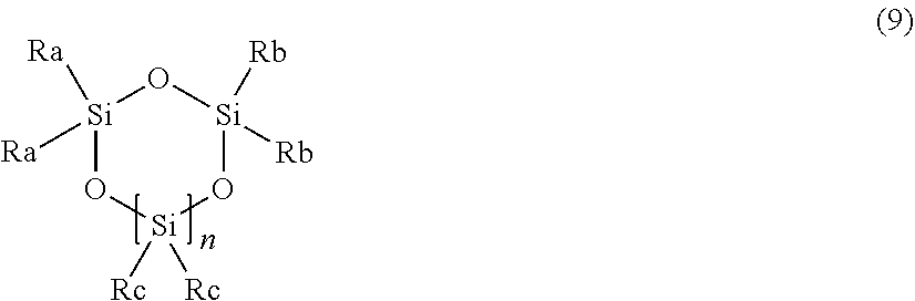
[Si]1([Ra])([Ra])O[Si]([Rc])([Rc])O[Si]([Rb])([Rb])O1.n
